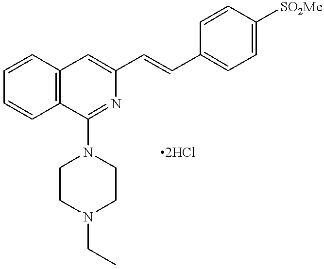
C1=CC2=C(C=C1)C(N1CCN(CC)CC1)=NC(C=CC1=CC=C([SO2Me])C=C1)=C2.[2HCl]
